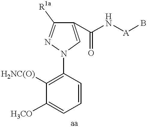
C1=CC(N2C=C(C(N[A]B)=O)C([R1a])=N2)=C([H2NC(O)])C([H3CO])=C1
